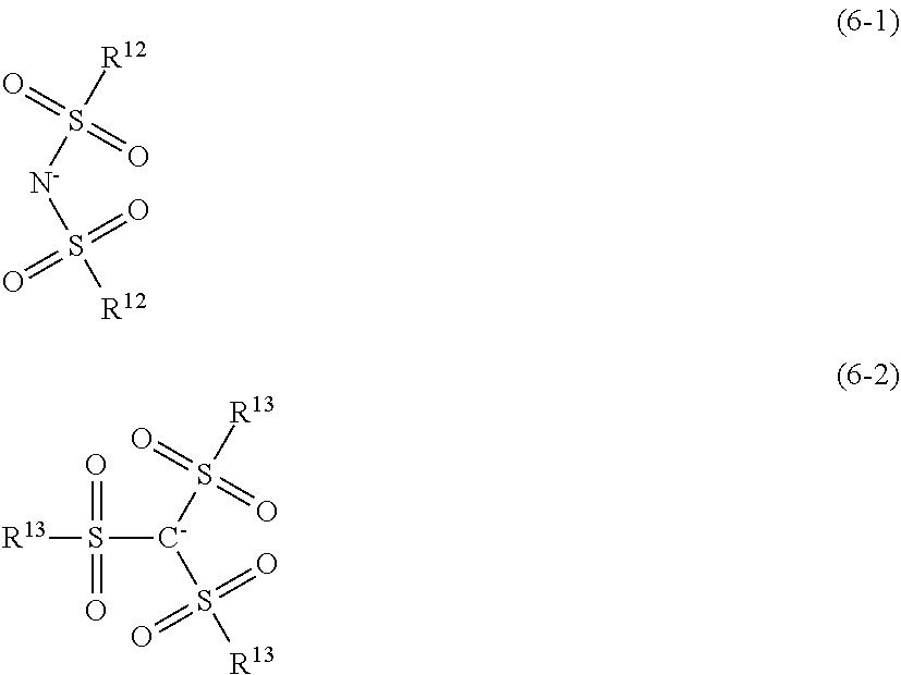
S([N-]S([R12])(=O)=O)([R12])(=O)=O.S([C-](S([R13])(=O)=O)S([R13])(=O)=O)([R13])(=O)=O
